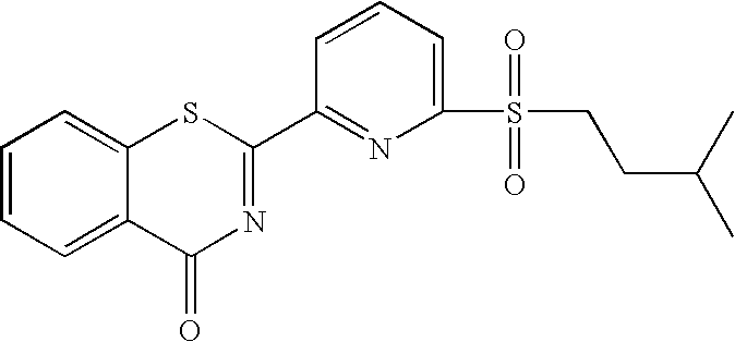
C1=CC=C2C(=C1)SC(C1=NC(S(CCC(C)C)(=O)=O)=CC=C1)=NC2=O
